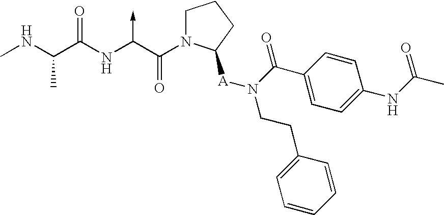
C(NC)(C(NC(C(N1CCCC1[A]N(CCC1=CC=CC=C1)C(C1=CC=C(NC(C)=O)C=C1)=O)=O)->C)=O)C
